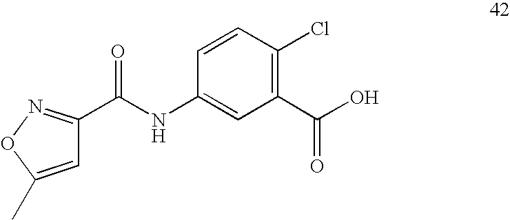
C1(C(O)=O)=C(Cl)C=CC(NC(C2=NOC(C)=C2)=O)=C1
